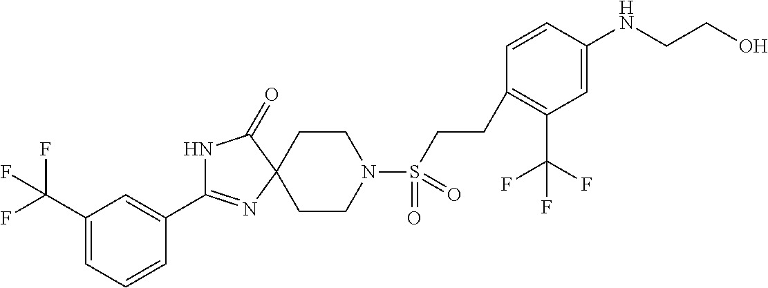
C1CN(S(CCC2=C(C(F)(F)F)C=C(NCCO)C=C2)(=O)=O)CCC12C(=O)NC(C1=CC(C(F)(F)F)=CC=C1)=N2
